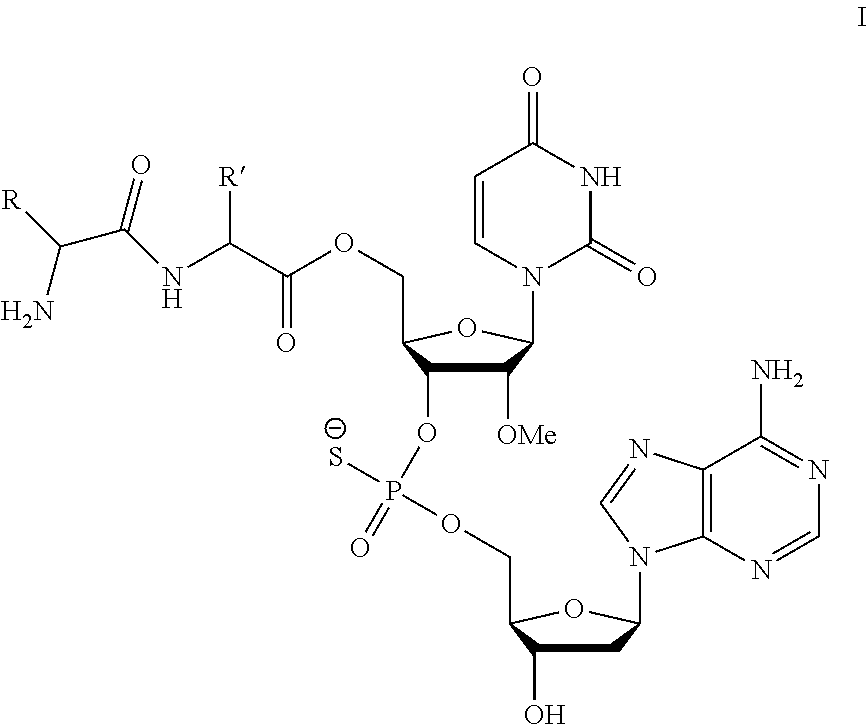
C1=CN(C2C([OMe])C(OP([S-])(=O)OCC3C(O)CC(N4C5=C(N=C4)C(N)=NC=N5)O3)C(COC(C(NC(C([R])N)=O)[R])=O)O2)C(=O)NC1=O
